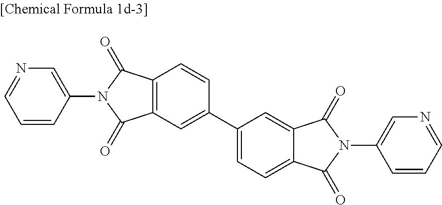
C12=C(C=C(C3=CC=C4C(=C3)C(=O)N(C3=CN=CC=C3)C4=O)C=C1)C(=O)N(C1=CN=CC=C1)C2=O
